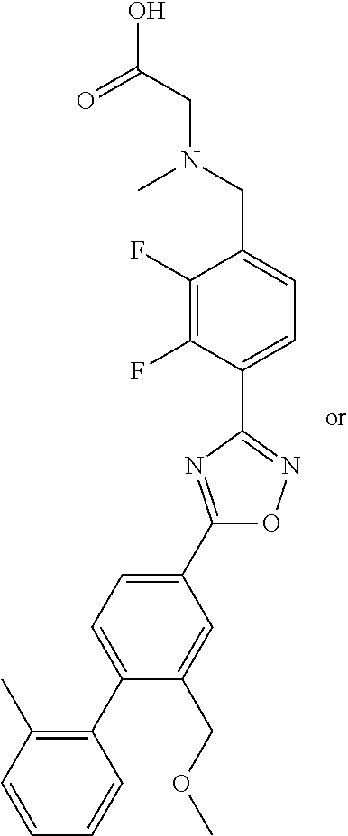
C1(C2=CC=C(C3=C(C)C=CC=C3)C(COC)=C2)=NC(C2=CC=C(CN(CC(=O)O)C)C(F)=C2F)=NO1
